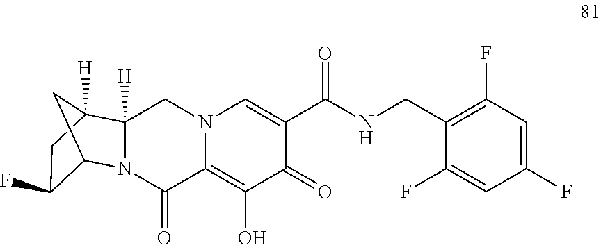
N12C([H])(CN3C(=C(O)C(=O)C(C(NCC4=C(F)C=C(F)C=C4F)=O)=C3)C1=O)C1([H])CC(F)C2C1
